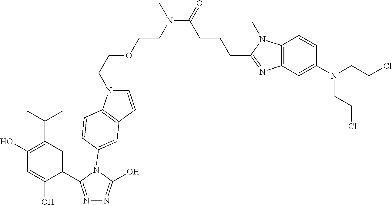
C1(C2=NN=C(O)N2C2=CC3=C(N(CCOCCN(C(CCCC4=NC5=C(N4C)C=CC(N(CCCl)CCCl)=C5)=O)C)C=C3)C=C2)=CC(C(C)C)=C(O)C=C1O
